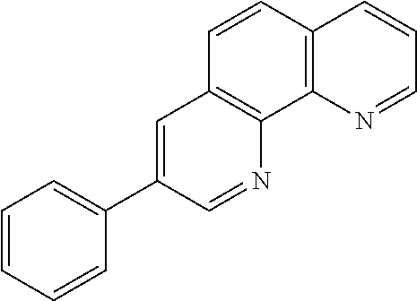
C1=CC=CC(C2=CC3=C(N=C2)C2=C(C=C3)C=CC=N2)=C1
